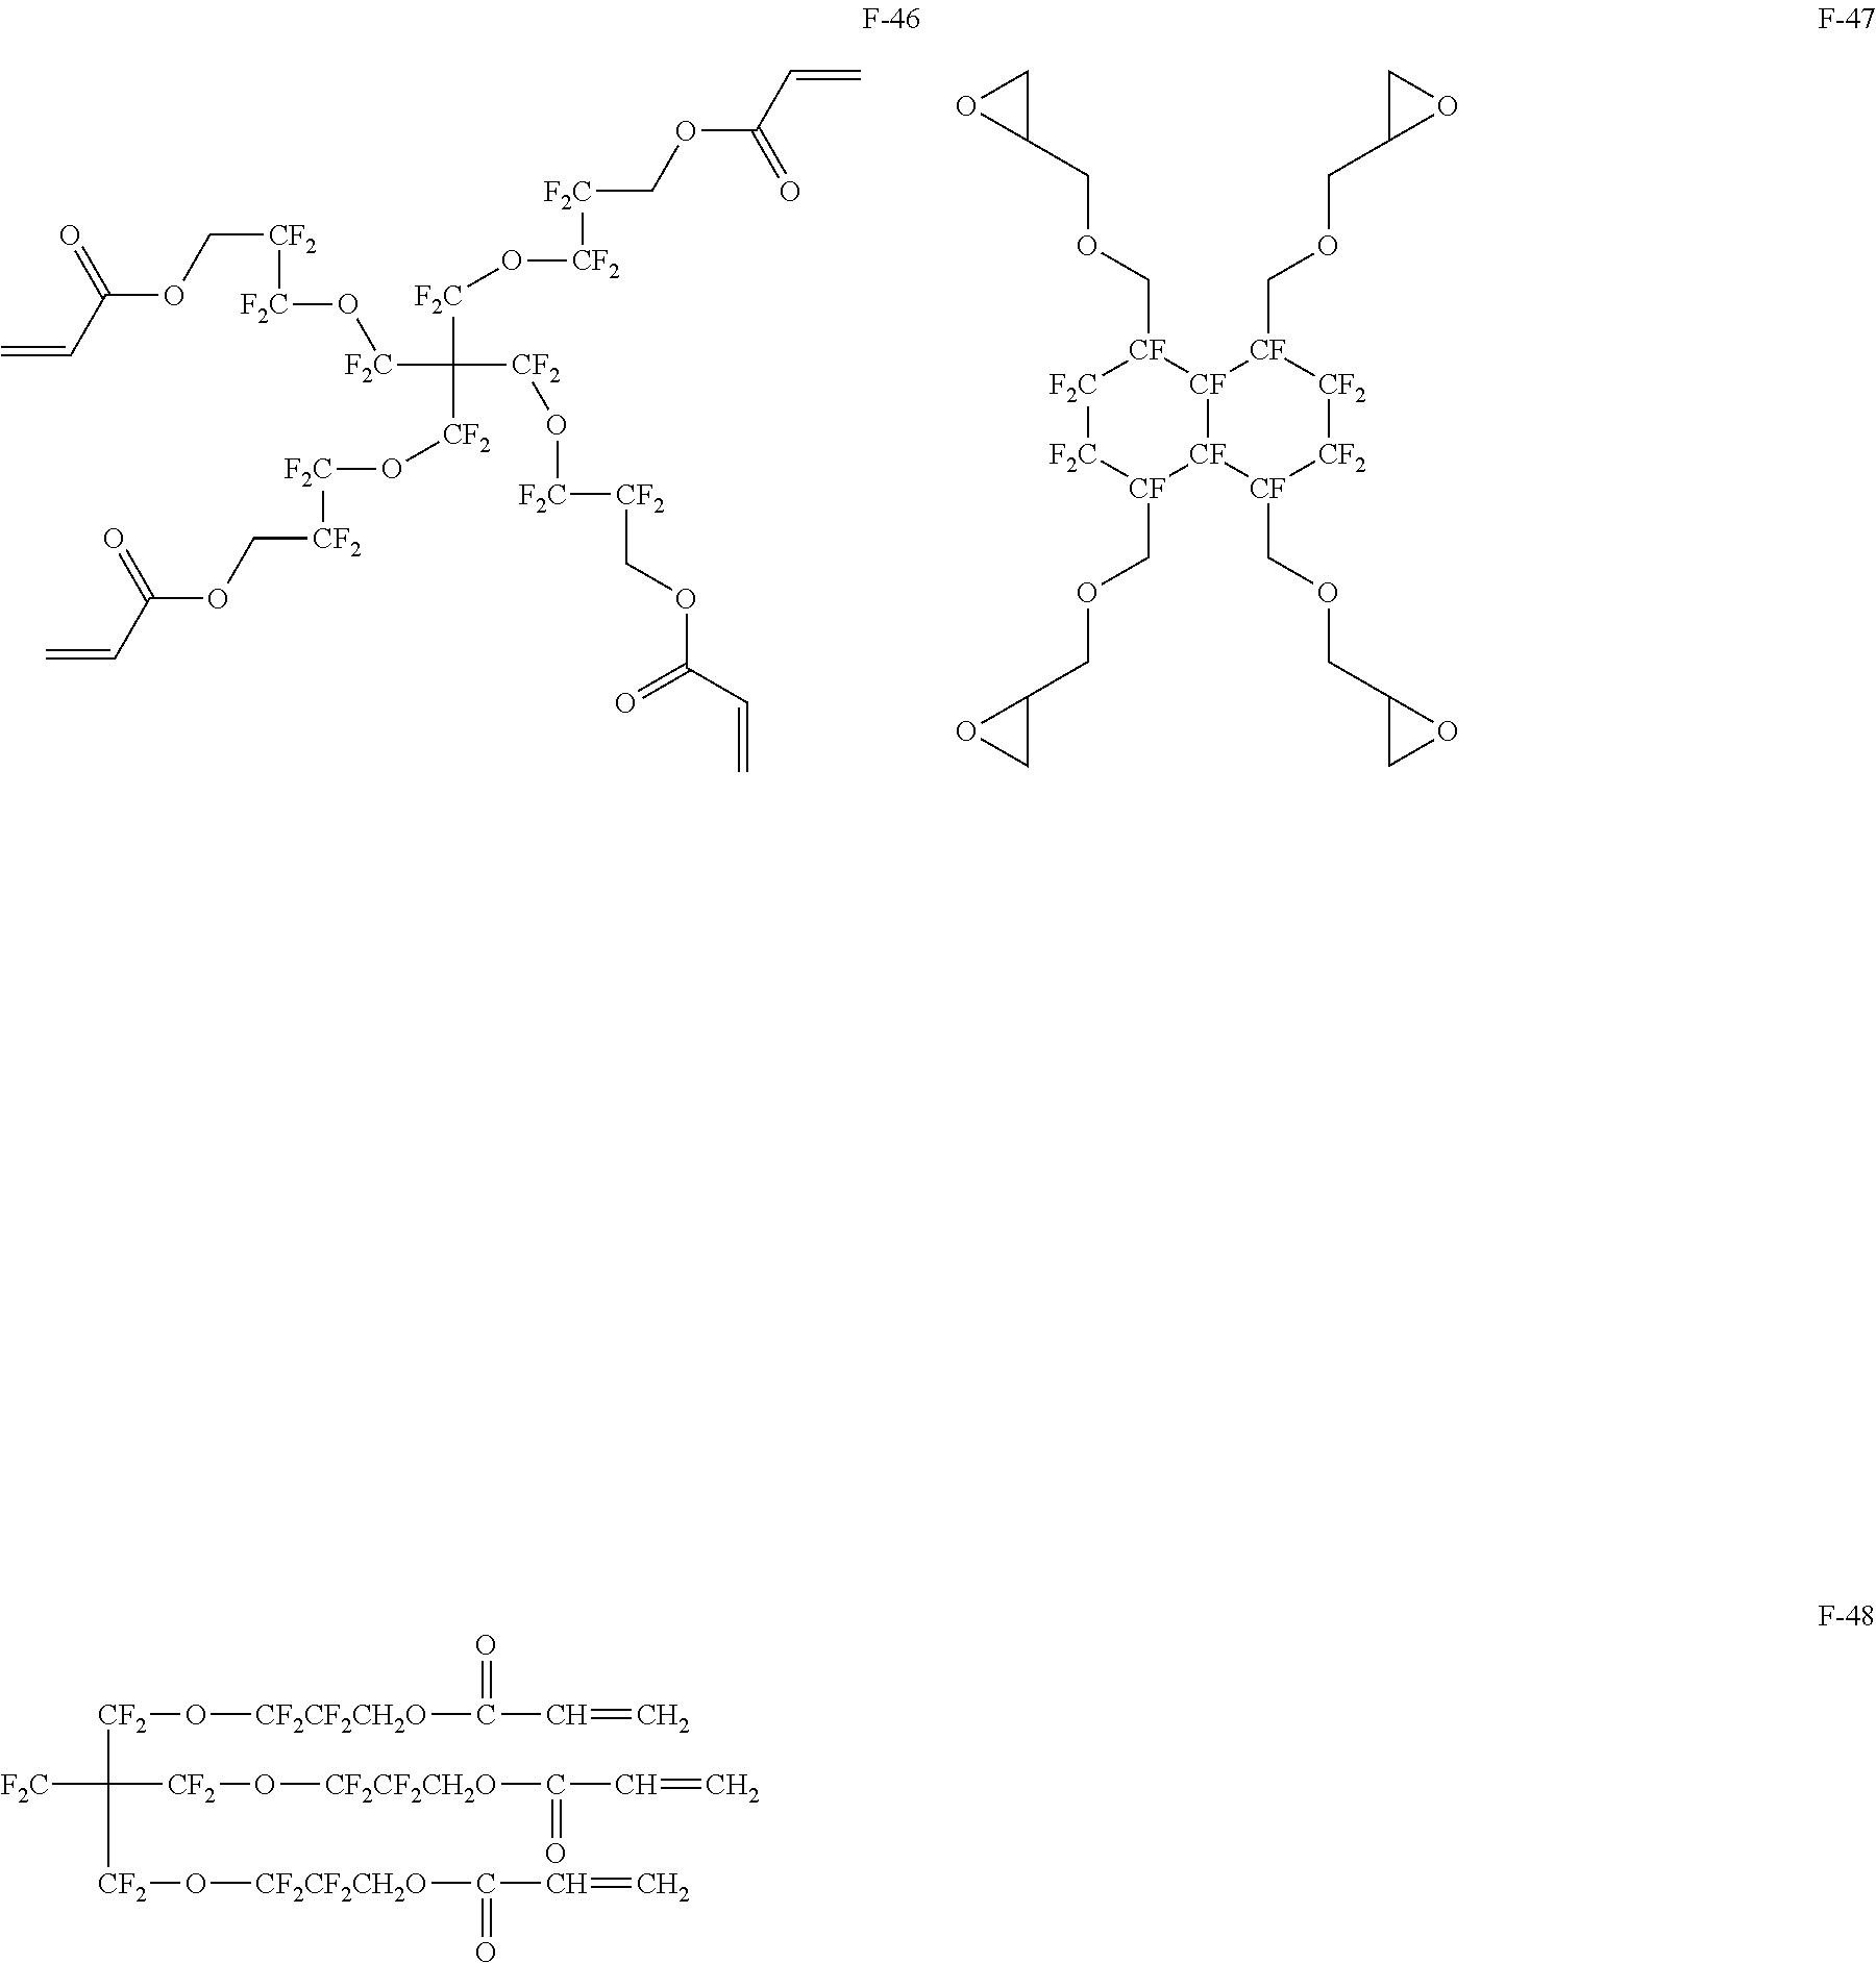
C=CC(=O)OC[CF2][F2C]O[F2C]C([F2C]O[CF2][F2C]COC(=O)C=C)([CF2]O[F2C][CF2]COC(=O)C=C)[CF2]O[F2C][CF2]COC(=O)C=C.[F2C]1[F2C][CF](COCC2CO2)[CF]2[CF]([CF]1COCC1CO1)[CF](COCC1CO1)[CF2][CF2][CF]2COCC1CO1.C([F2C])([CF2]O[CF2CF2CH2O]C(C=C)=O)([CF2]O[CF2CF2CH2O]C(=O)C=C)[CF2]O[CF2CF2CH2O]C(C=C)=O
